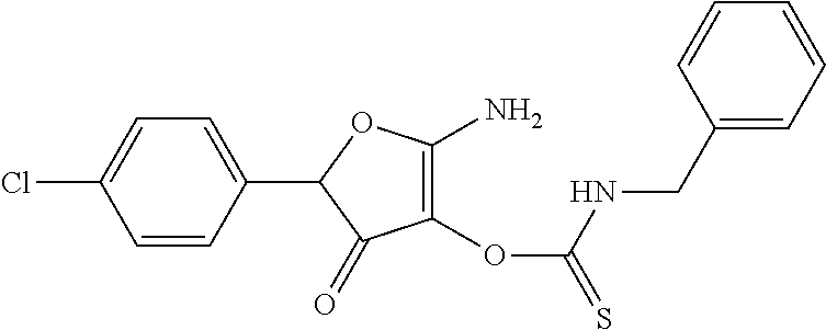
C1(OC(=S)NCC2=CC=CC=C2)=C(N)OC(C2=CC=C(Cl)C=C2)C1=O
